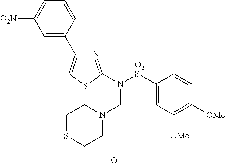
C1=CC(C2=CSC(N([O2S]C3=CC([OMe])=C([OMe])C=C3)CN3CCSCC3)=N2)=CC([O2N])=C1
